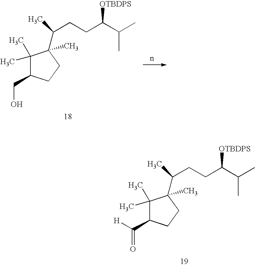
C1(C)(C)C(C(=O)[H])CCC1(C(C)CCC(C(C)C)[OTBDPS])C.C1(C)(C)C(CO)CCC1(C(C)CCC(C(C)C)[OTBDPS])C
